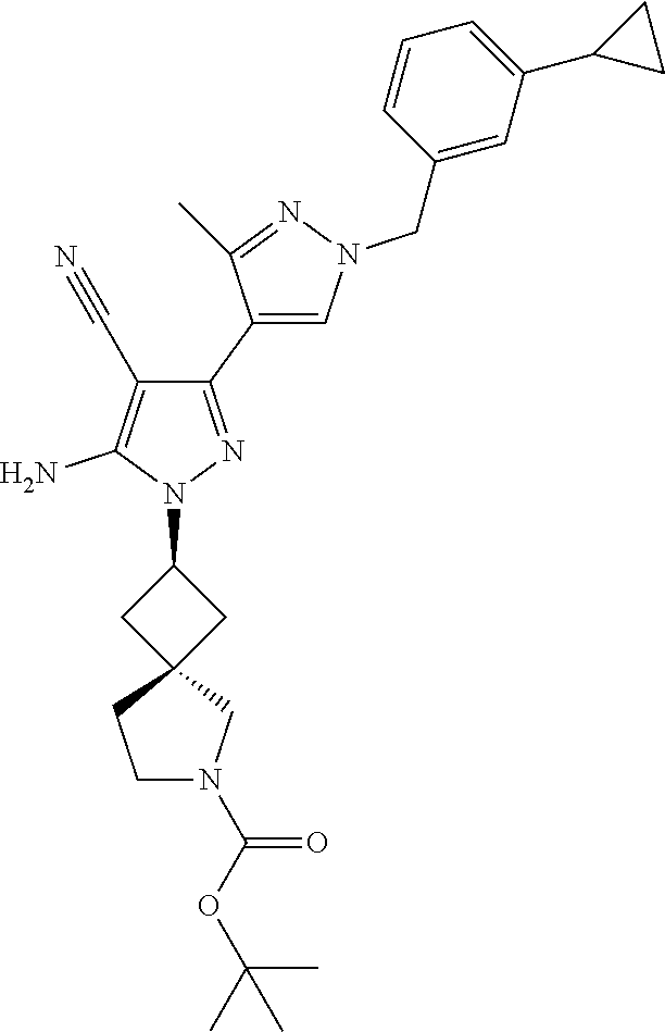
C1(C2=CN(CC3=CC(C4CC4)=CC=C3)N=C2C)=NN(C2CC3(C2)CCN(C(OC(C)(C)C)=O)C3)C(N)=C1C#N
